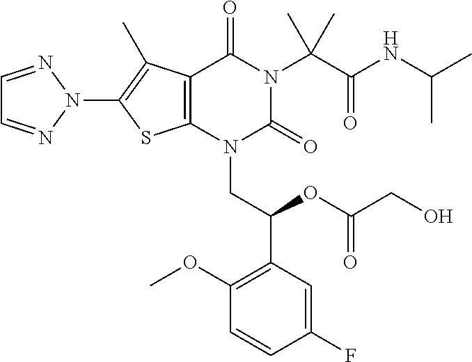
C12=C(N(CC(C3=C(OC)C=CC(F)=C3)OC(CO)=O)C(=O)N(C(C(NC(C)C)=O)(C)C)C1=O)SC(N1N=CC=N1)=C2C
